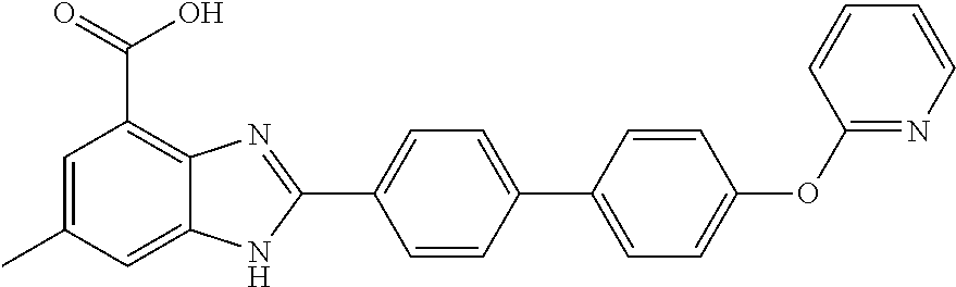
C1=CC(C2=CC=C(OC3=NC=CC=C3)C=C2)=CC=C1C1=NC2=C(C(=O)O)C=C(C)C=C2N1
